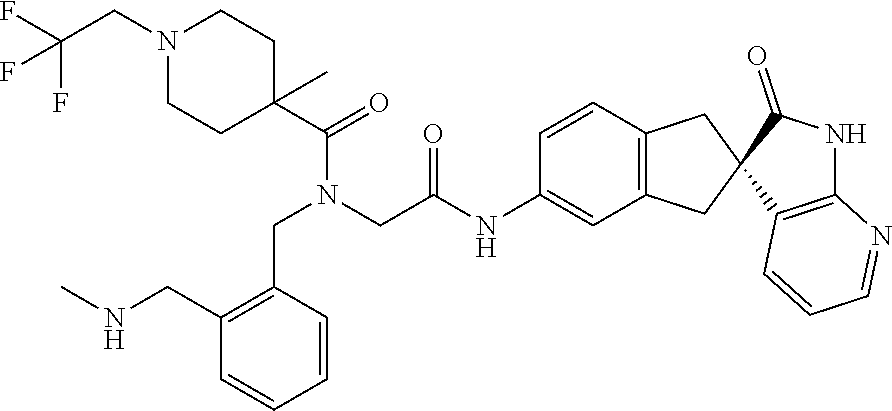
C(CN1CCC(C(=O)N(CC2=C(CNC)C=CC=C2)CC(=O)NC2=CC3=C(C=C2)CC2(C3)C3=C(NC2=O)N=CC=C3)(C)CC1)(F)(F)F
